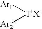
[Ar1][I+X-][Ar2]
